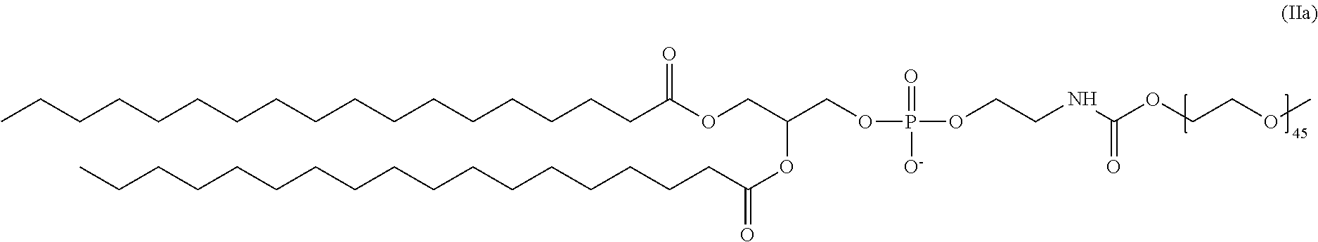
C(CCCCCCCCCCCCC(OCC(COP(OCCNC(OCCOC)=O)(=O)[O-])OC(CCCCCCCCCCCCCCCCC)=O)=O)CCCC
